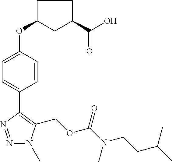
N1=NC(C2=CC=C(OC3CC(C(O)=O)CC3)C=C2)=C(COC(N(C)CCC(C)C)=O)N1C
